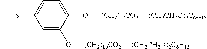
C1=C(O[(CH2)10CO2][(CH2CH2O)2C6H13])C(O[(CH2)10CO2][(CH2CH2O)2C6H13])=CC=C1SC
